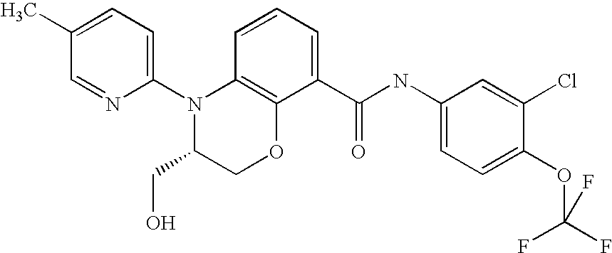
C1(N2C(CO)COC3=C2C=CC=C3C(NC2=CC=C(OC(F)(F)F)C(Cl)=C2)=O)=CC=C(C)C=N1
